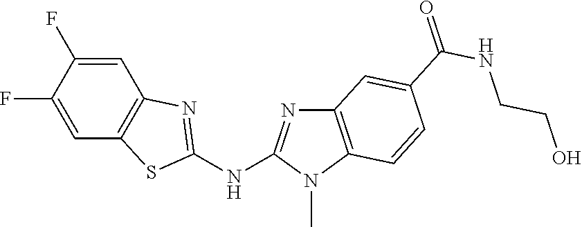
C1(F)=CC2=C(C=C1F)N=C(NC1=NC3=C(N1C)C=CC(C(NCCO)=O)=C3)S2
